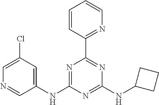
C1(Cl)=CN=CC(NC2=NC(C3=NC=CC=C3)=NC(NC3CCC3)=N2)=C1
